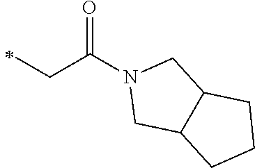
C(C)C(=O)N1CC2C(C1)CCC2
